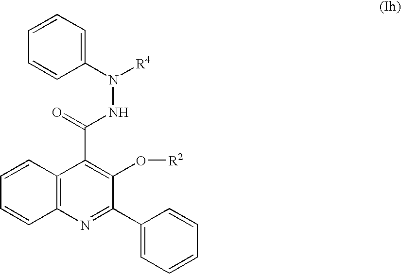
C1=CC=CC2=C1C(C(=O)NN([R4])C1=CC=CC=C1)=C(O[R2])C(C1=CC=CC=C1)=N2
